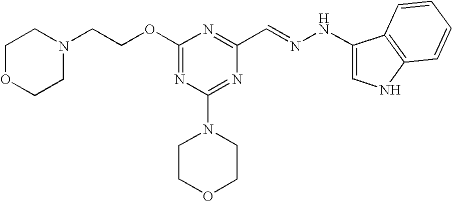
C(COC1=NC(N2CCOCC2)=NC(C=NNC2=CNC3=C2C=CC=C3)=N1)N1CCOCC1
